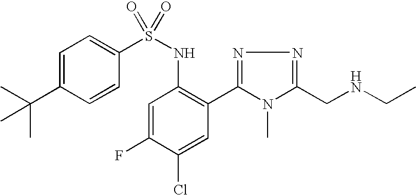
C1=C(C(C)(C)C)C=CC(S(NC2=C(C3=NN=C(CNCC)N3C)C=C(Cl)C(F)=C2)(=O)=O)=C1
